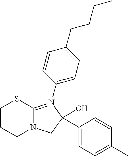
C1CN2C(=[N+](C3=CC=C(CCCC)C=C3)C(O)(C3=CC=C(C)C=C3)C2)SC1
